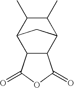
C12C(C3C(C)C(C)C1C3)C(=O)OC2=O
